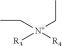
CC[N+](CC)([R3])[R4]
